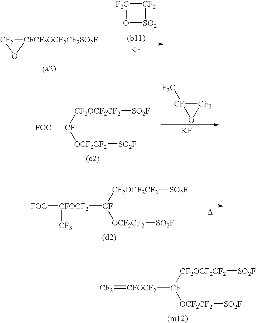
[CFCF2OCF2CF2SO2F]1[CF2]O1.[F2C]1O[SO2][CF2]1.[KF].[CF2]1[CF]([F3C])O1.[KF].[CF2OCF2CF2]([CF]([OCF2CF2][SO2F])[FOC])[SO2F].[D].[CF2OCF2CF2]([CF]([OCF2CF2][SO2F])[CFOCF2]([FOC])[CF3])[SO2F].[CF2OCF2CF2]([CF]([OCF2CF2][SO2F])[CFOCF2]=[CF2])[SO2F]
